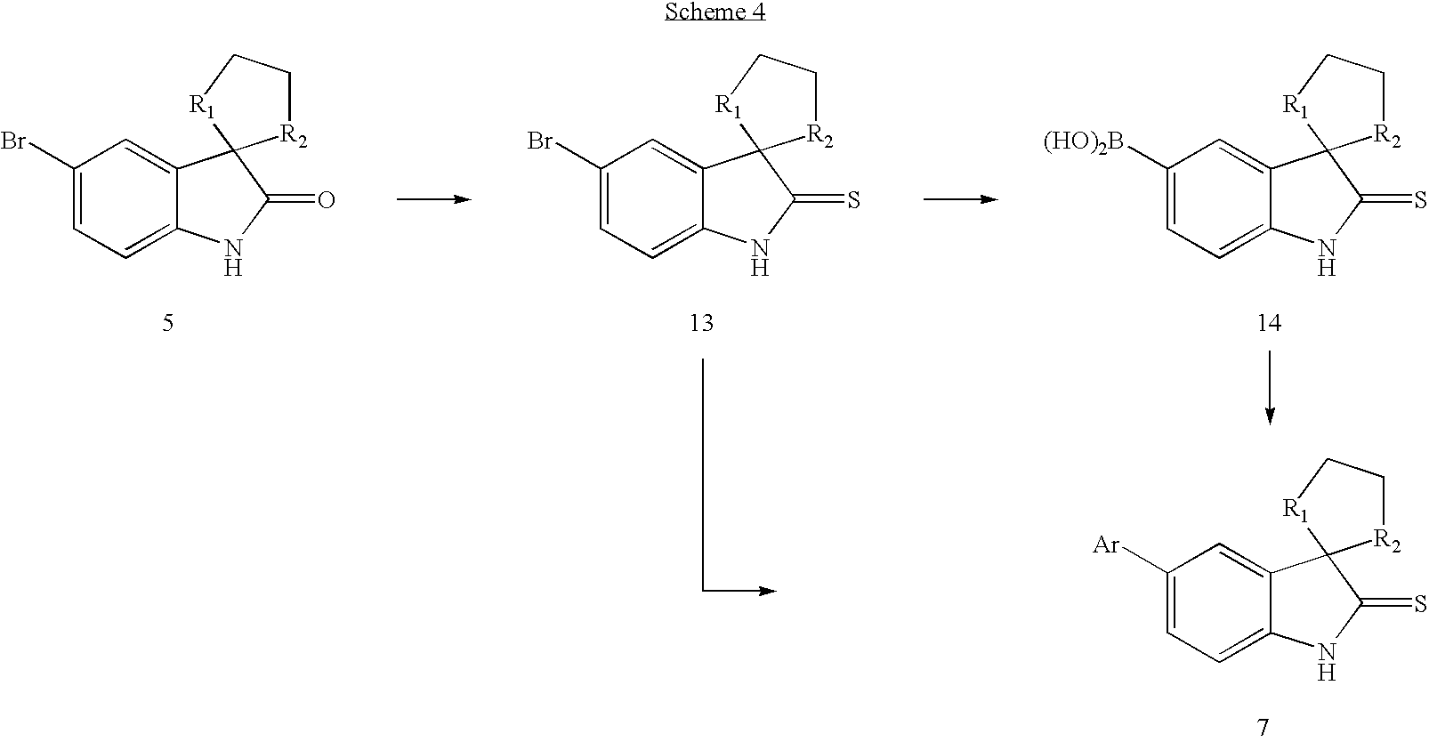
C1([Ar])=CC=C2C(=C1)C1(C(=S)N2)[R2]CC[R1]1.C1(Br)=CC=C2C(=C1)C1(C(=O)N2)[R2]CC[R1]1.C1(Br)=CC=C2C(=C1)C1(C(=S)N2)[R2]CC[R1]1.C1([(HO)2B])=CC=C2C(=C1)C1(C(=S)N2)[R2]CC[R1]1
